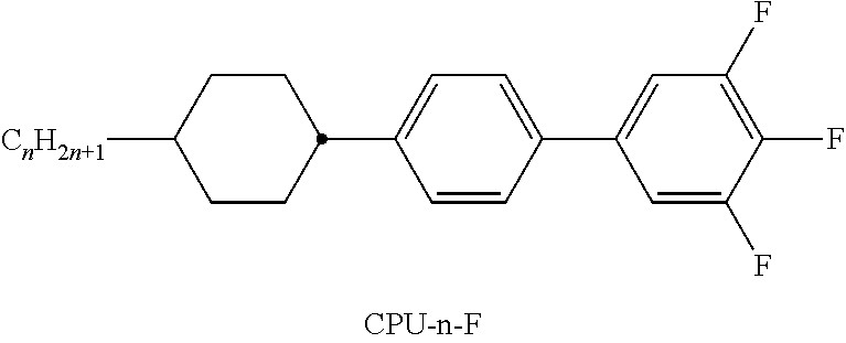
C1CC(C2=CC=C(C3=CC(F)=C(F)C(F)=C3)C=C2)CCC1[CnH2n+1]
